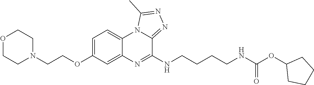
O1CCN(CCOC2=CC=C3C(=C2)N=C(NCCCCNC(OC2CCCC2)=O)C2=NN=C(C)N32)CC1
